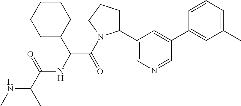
N(C(C)C(=O)NC(C(=O)N1C(C2=CN=CC(C3=CC(C)=CC=C3)=C2)CCC1)C1CCCCC1)C
